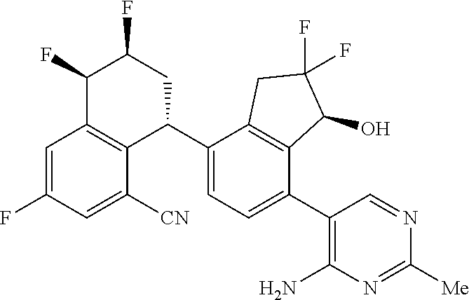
C1(F)C2=C(C(C3=CC=C(C4=C(N)N=C([Me])N=C4)C4=C3CC(F)(F)C4O)CC1F)C([CN])=CC(F)=C2
